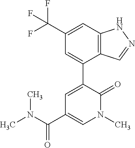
C1=C(C(F)(F)F)C=C(C2=CC(C(N(C)C)=O)=CN(C)C2=O)C2=C1NN=C2
